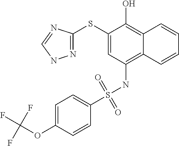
N1=C(SC2=CC(NS(C3=CC=C(OC(F)(F)F)C=C3)(=O)=O)=C3C(=C2O)C=CC=C3)N=CN1
